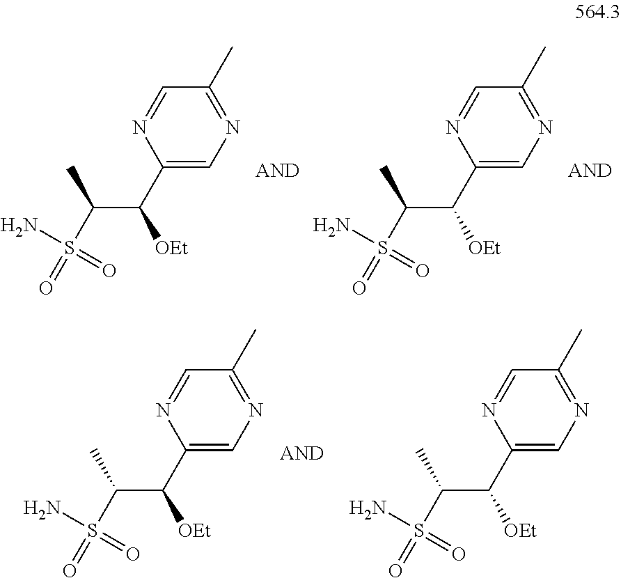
NS(=O)(C(C)C([OEt])C1=CN=C(C)C=N1)=O.NS(=O)(C(C)C([OEt])C1=CN=C(C)C=N1)=O.NS(=O)(C(C)C([OEt])C1=CN=C(C)C=N1)=O.NS(=O)(C(C)C([OEt])C1=CN=C(C)C=N1)=O
